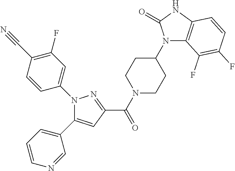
C(N1CCC(N2C3=C(NC2=O)C=CC(F)=C3F)CC1)(=O)C1=NN(C2=CC(F)=C(C#N)C=C2)C(C2=CC=CN=C2)=C1
